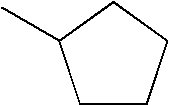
C1CCCC1C
